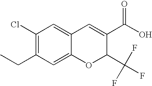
C1(C(O)=O)=CC2=CC(Cl)=C(CC)C=C2OC1C(F)(F)F
